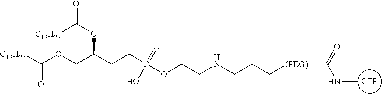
[GFP].O=C(OC(CCP(OCCNCCC[(PEG)]C(NC)=O)(=O)O)COC([C13H27])=O)[C13H27]
